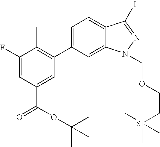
C1(F)=CC(C(OC(C)(C)C)=O)=CC(C2=CC=C3C(=C2)N(COCC[Si](C)(C)C)N=C3I)=C1C
